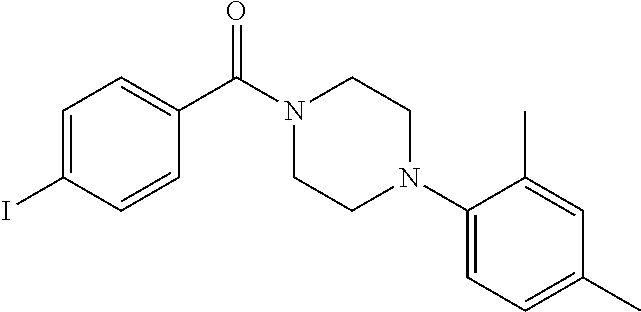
C1=C(I)C=CC(C(N2CCN(C3=CC=C(C)C=C3C)CC2)=O)=C1
